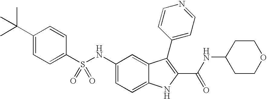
N(C1=CC=C2C(=C1)C(C1=CC=NC=C1)=C(C(NC1CCOCC1)=O)N2)S(C1=CC=C(C(C)(C)C)C=C1)(=O)=O
